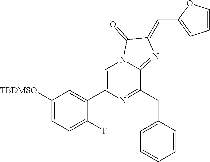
C1([TBDMSO])=CC=C(F)C(C2=CN3C(=NC(=CC4=CC=CO4)C3=O)C(CC3=CC=CC=C3)=N2)=C1
